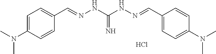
C1=CC(N(C)C)=CC=C1C=NNC(NN=CC1=CC=C(N(C)C)C=C1)=N.Cl
